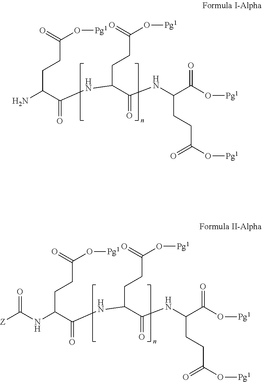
C(C(C(=O)NC(C(NC(C(O[Pg1])=O)CCC(O[Pg1])=O)=O)CCC(O[Pg1])=O)N)CC(=O)O[Pg1].C(C(C(=O)NC(C(NC(C(O[Pg1])=O)CCC(O[Pg1])=O)=O)CCC(O[Pg1])=O)NC([Z])=O)CC(=O)O[Pg1]
